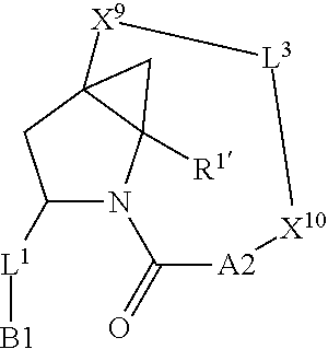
C1([L1][B1])N2C3([R1])C(C1)(C3)[X9][L3][X10][A2]C2=O
